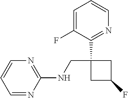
C1=CN=C(NCC2(C3=NC=CC=C3F)CC(F)C2)N=C1
